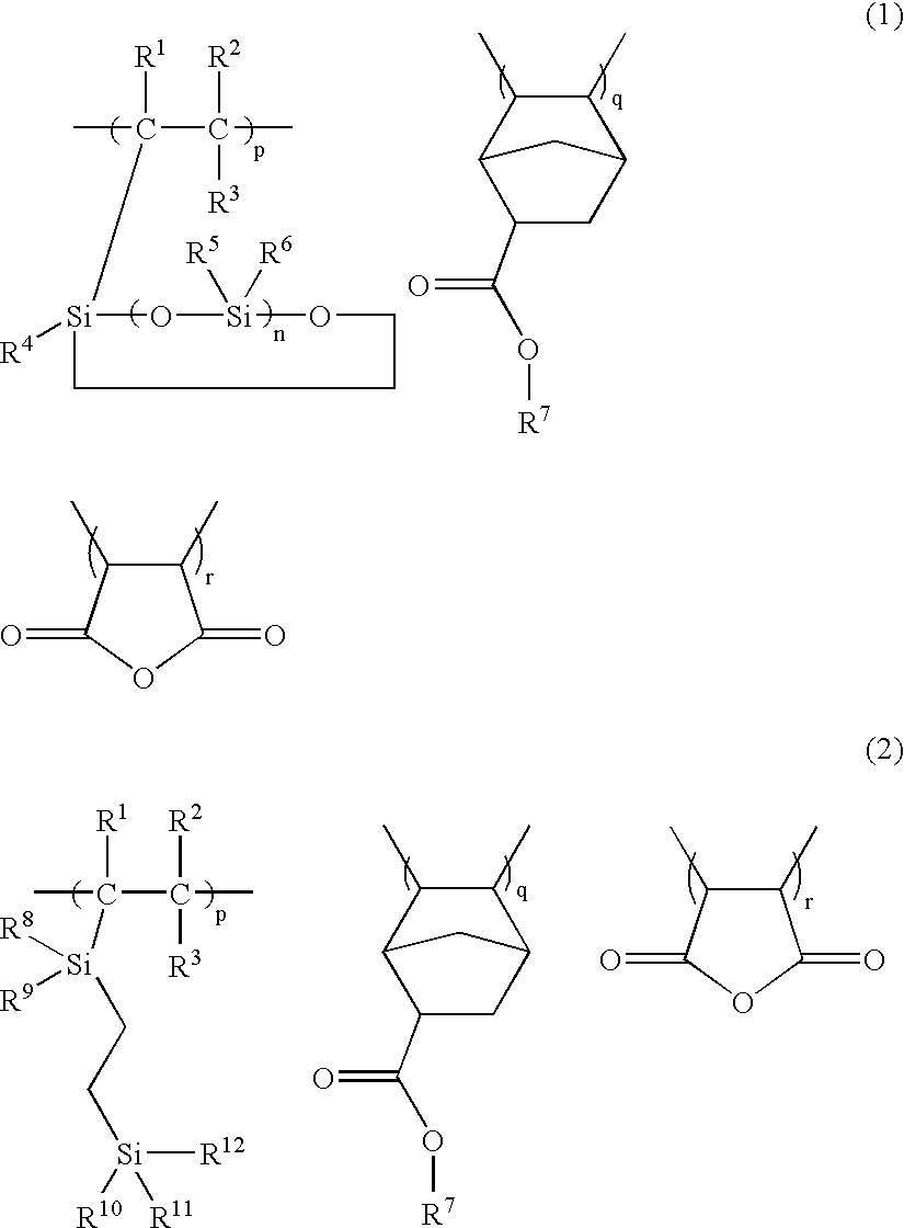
C1(C)C(C)C2C(C(O[R7])=O)CC1C2.C(C(C)([R2])[R3])(C)([R1])[Si]1([R4])O[Si]([R5])([R6])OCCC1.C1(C)C(C)C(=O)OC1=O.C1(C)C(C)C2C(C(O[R7])=O)CC1C2.C(C(C)([R2])[R3])(C)([R1])[Si](CC[Si]([R12])([R10])[R11])([R8])[R9].C1(C)C(C)C(=O)OC1=O
